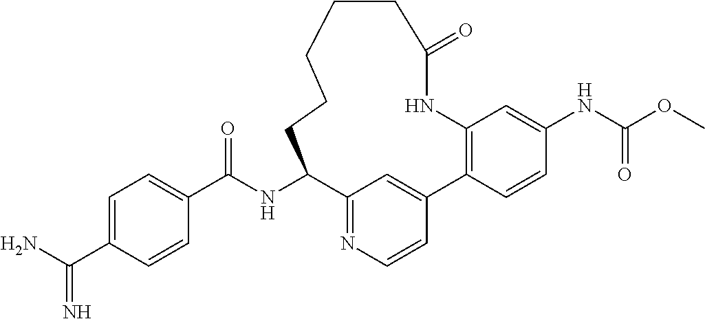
NC(C1=CC=C(C(NC2C3=NC=CC(=C3)C3=C(C=C(NC(OC)=O)C=C3)NC(=O)CCCCC2)=O)C=C1)=N
